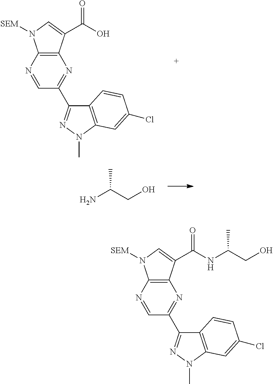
C12=C(N=CC(C3=NN(C)C4=C3C=CC(Cl)=C4)=N1)N([SEM])C=C2C(=O)O.NC(CO)C.C12=C(N=CC(C3=NN(C)C4=C3C=CC(Cl)=C4)=N1)N([SEM])C=C2C(=O)NC(CO)C
